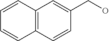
C12=C(C=CC(CO)=C1)C=CC=C2
